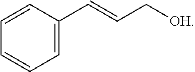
C(=CC[OH])C1=CC=CC=C1
